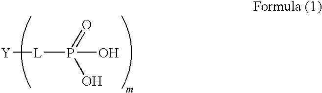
[Y][L]P(O)(=O)O
